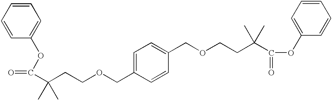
C(C(CCOCC1=CC=C(COCCC(C(OC2=CC=CC=C2)=O)(C)C)C=C1)(C)C)(OC1=CC=CC=C1)=O
